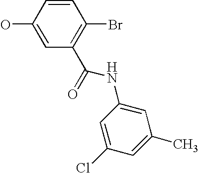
OC1=CC(C(=O)NC2=CC(C)=CC(Cl)=C2)=C(Br)C=C1
